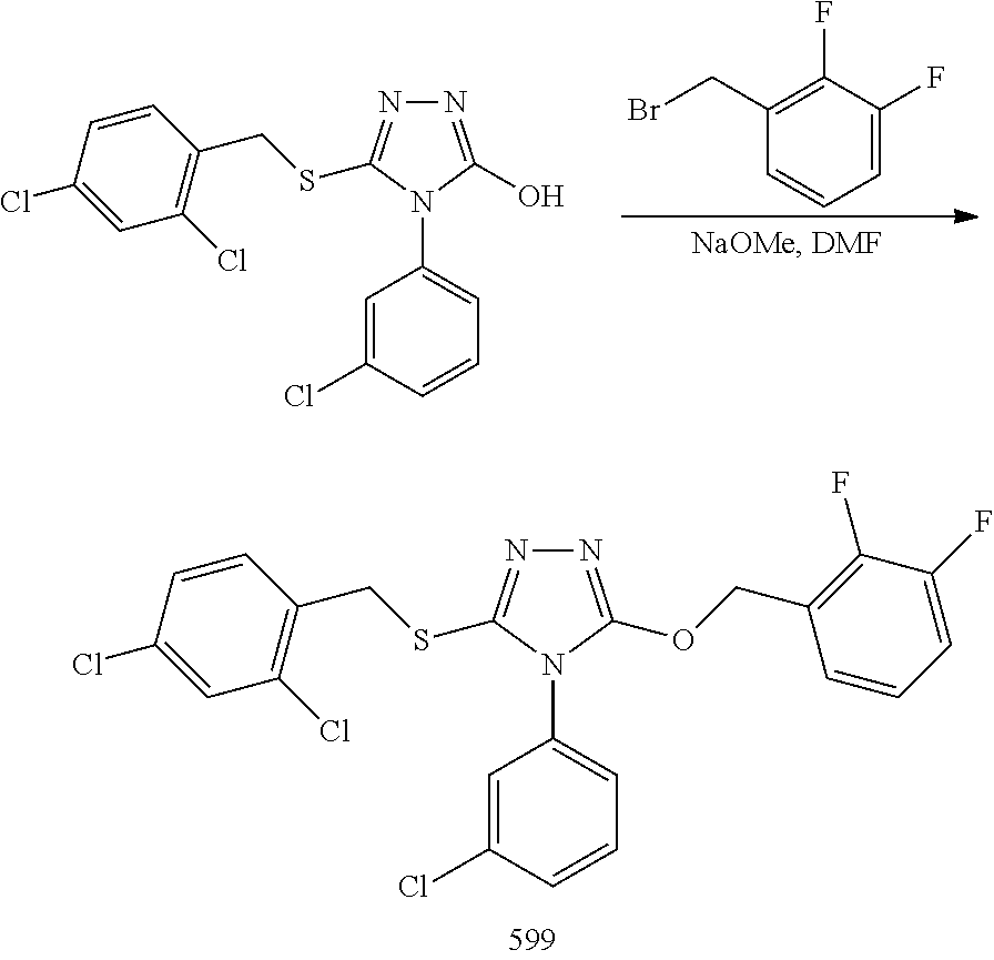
N1=C(OCC2=C(F)C(F)=CC=C2)N(C2=CC=CC(Cl)=C2)C(SCC2=C(Cl)C=C(Cl)C=C2)=N1.C1=CC=C(F)C(F)=C1CBr.N1=C(O)N(C2=CC=CC(Cl)=C2)C(SCC2=C(Cl)C=C(Cl)C=C2)=N1
